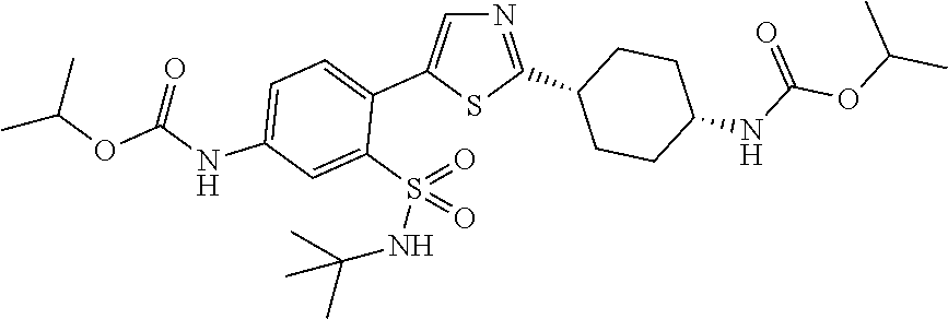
C1=C(NC(=O)OC(C)C)C=C(S(=O)(=O)NC(C)(C)C)C(C2=CN=C(C3CCC(NC(OC(C)C)=O)CC3)S2)=C1
